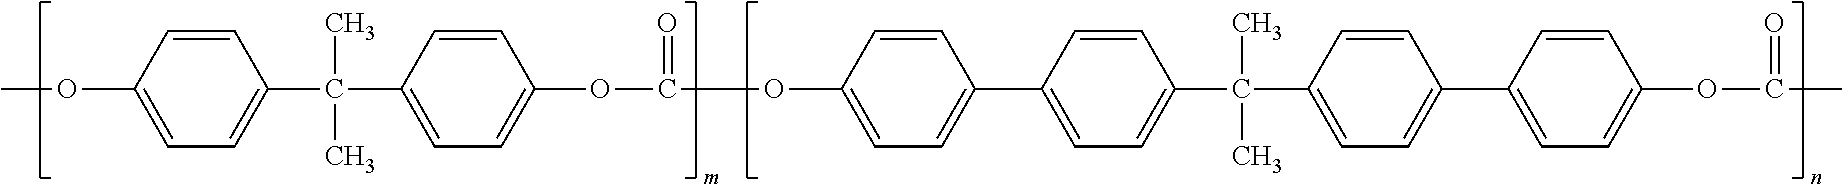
COC1=CC=C(C(C2=CC=C(OC(OC3=CC=C(C4=CC=C(C(C5=CC=C(C6=CC=C(OC(C)=O)C=C6)C=C5)(C)C)C=C4)C=C3)=O)C=C2)(C)C)C=C1
